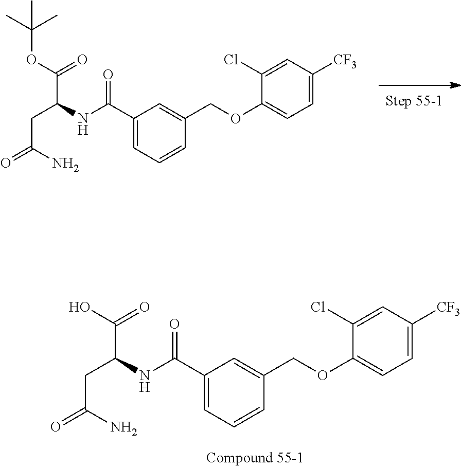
C1(C(NC(CC(=O)N)C(O)=O)=O)=CC=CC(COC2=CC=C([CF3])C=C2Cl)=C1.C1(C(NC(CC(=O)N)C(OC(C)(C)C)=O)=O)=CC=CC(COC2=CC=C([CF3])C=C2Cl)=C1
